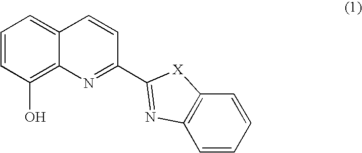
C1=CC(O)=C2C(=C1)C=CC(C1=NC3=C(C=CC=C3)[X]1)=N2
